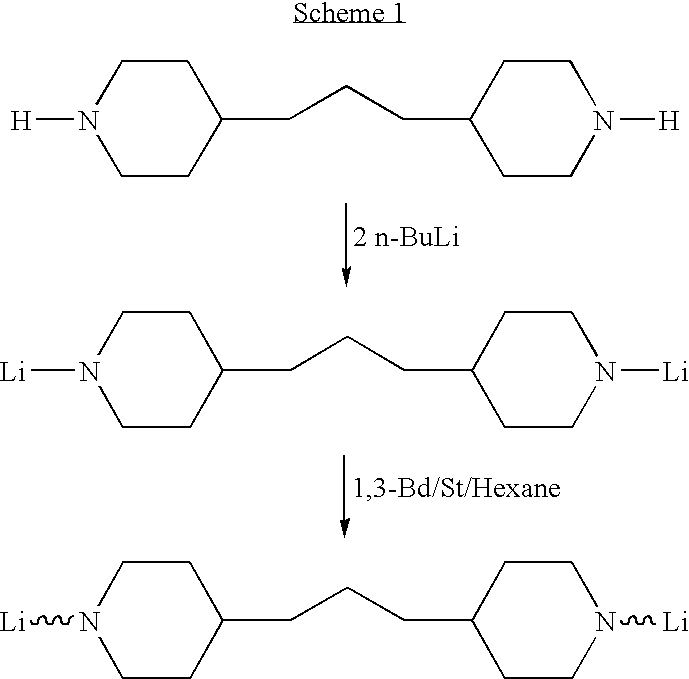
[H]N1CCC(CCCC2CCN([H])CC2)CC1.[Li]N1CCC(CCCC2CCN([Li])CC2)CC1.[Li]N1CCC(CCCC2CCN([Li])CC2)CC1
